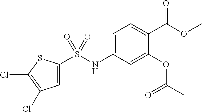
C1=C(NS(=O)(=O)C2=CC(Cl)=C(Cl)S2)C=C(OC(C)=O)C(C(OC)=O)=C1
